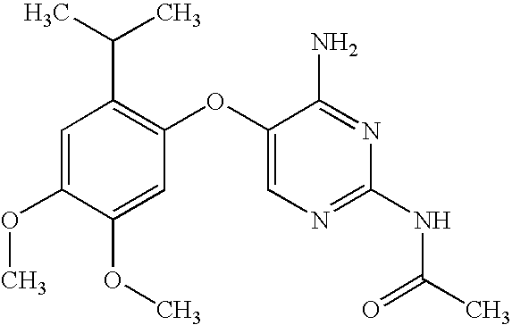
C1=C(OC)C(OC)=CC(OC2=CN=C(NC(C)=O)N=C2N)=C1C(C)C
